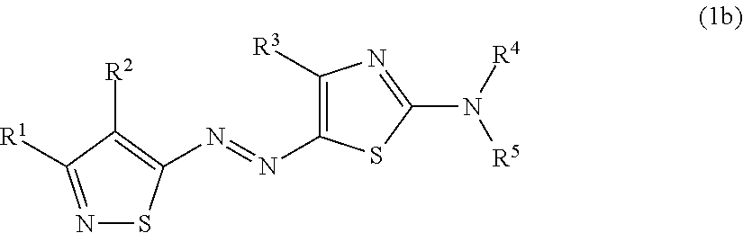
N1=C([R1])C([R2])=C(N=NC2=C([R3])N=C(N([R5])[R4])S2)S1
